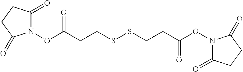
N1(OC(CCSSCCC(ON2C(=O)CCC2=O)=O)=O)C(=O)CCC1=O
